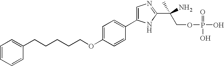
C1(CCCCCOC2=CC=C(C3=CN=C(C(COP(=O)(O)O)(C)N)N3)C=C2)=CC=CC=C1
